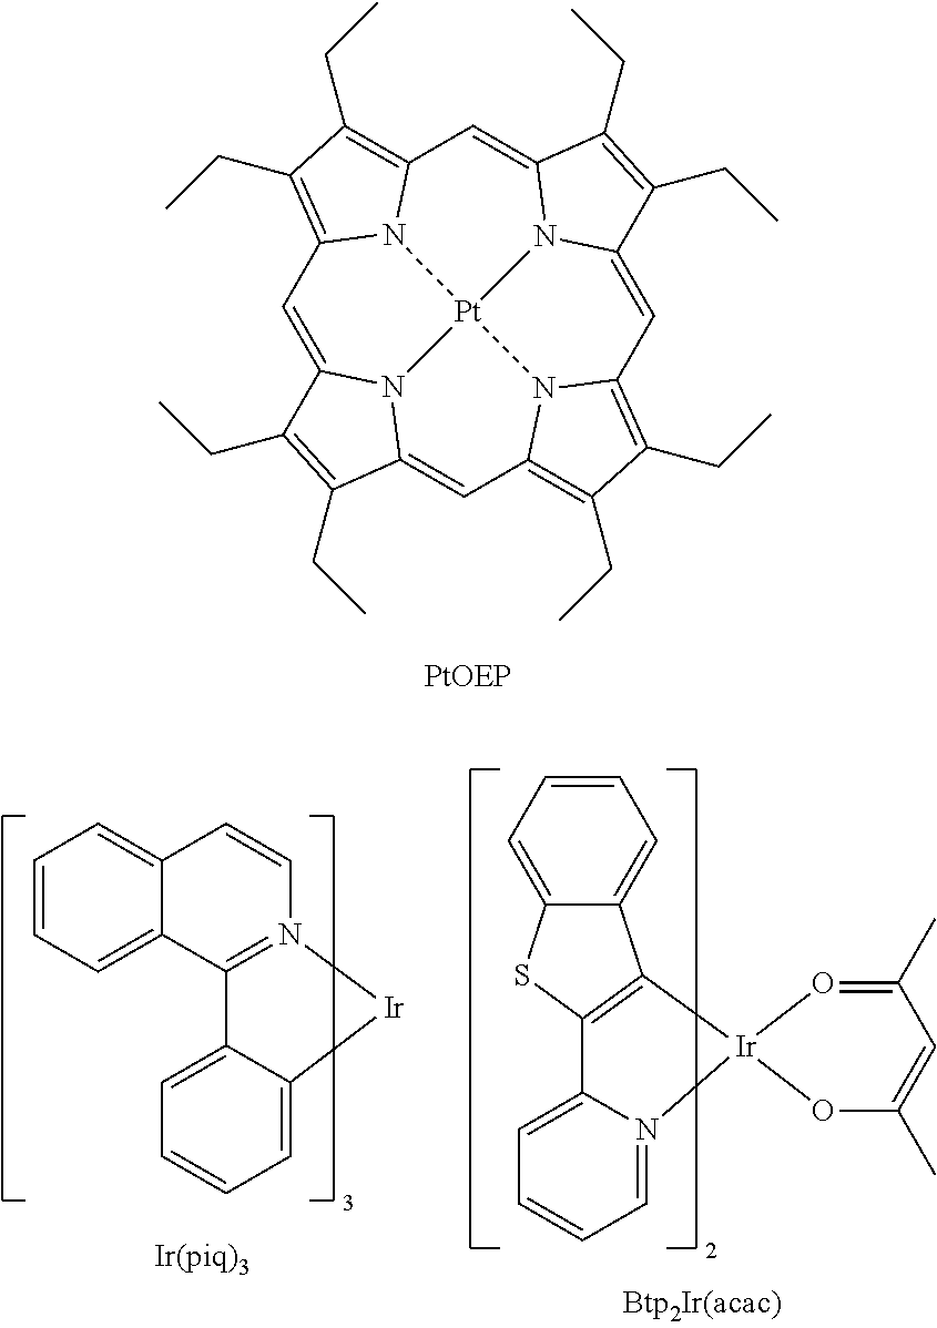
C1=C2N3C(=CC4=C(CC)C(CC)=C5C=C6N7C(=CC8=C(CC)C(CC)=C1N8[Pt]73N54)C(CC)=C6CC)C(CC)=C2CC.C1=CC=C2C(=C1)C=CN1=C2C2=CC=CC=C2[Ir]1.C1=CC=C2C(=C1)C1=C(S2)C2=CC=CC=N2[Ir]12OC(C)=CC(C)=O2
